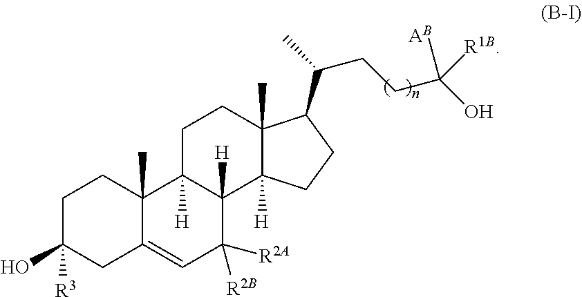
C1C(O)([R3])CC2=CC([R2A])([R2B])C3([H])C([H])(C2(C)C1)CCC1(C)C3([H])CCC1C(C)CCC(O)([AB])[R1B]
